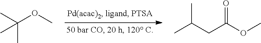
CC(OC)(C)C.CC(CC(OC)=O)C
